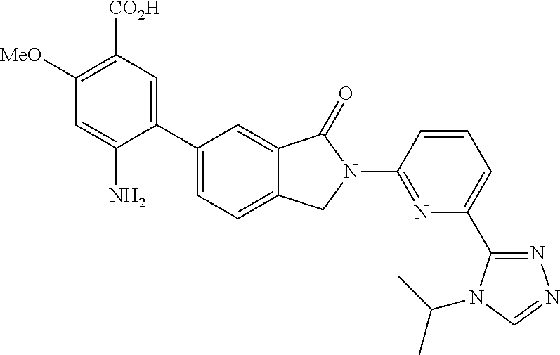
C1([MeO])=C([CO2H])C=C(C2=CC=C3C(=C2)C(=O)N(C2=NC(C4=NN=CN4C(C)C)=CC=C2)C3)C(N)=C1
